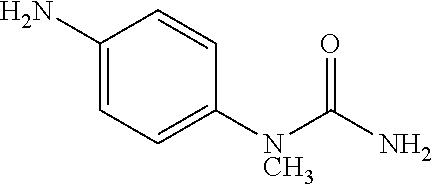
C1(N)=CC=C([NCH3]C(N)=O)C=C1
